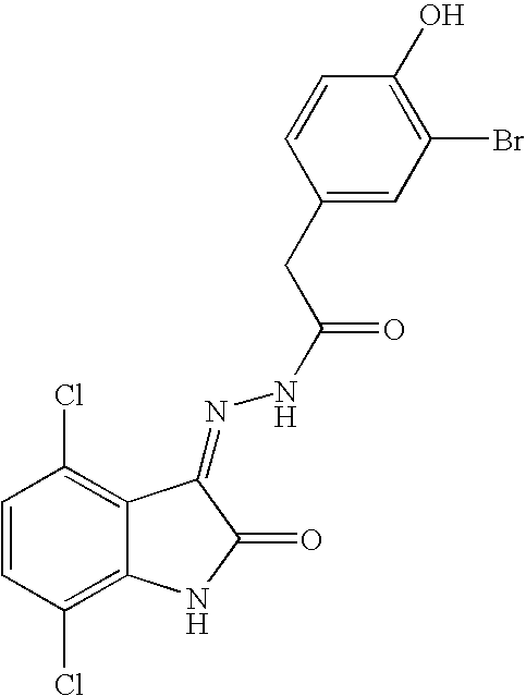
C1=CC(Cl)=C2C(=C1Cl)C(=NNC(=O)CC1=CC(Br)=C(O)C=C1)C(=O)N2
